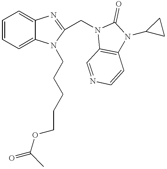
C1=CC=C2C(=C1)N=C(CN1C3=C(N(C4CC4)C1=O)C=CN=C3)N2CCCCCOC(=O)C
